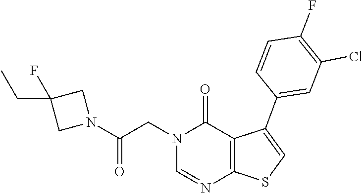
C1=NC2=C(C(C3=CC(Cl)=C(F)C=C3)=CS2)C(=O)N1CC(N1CC(CC)(F)C1)=O
